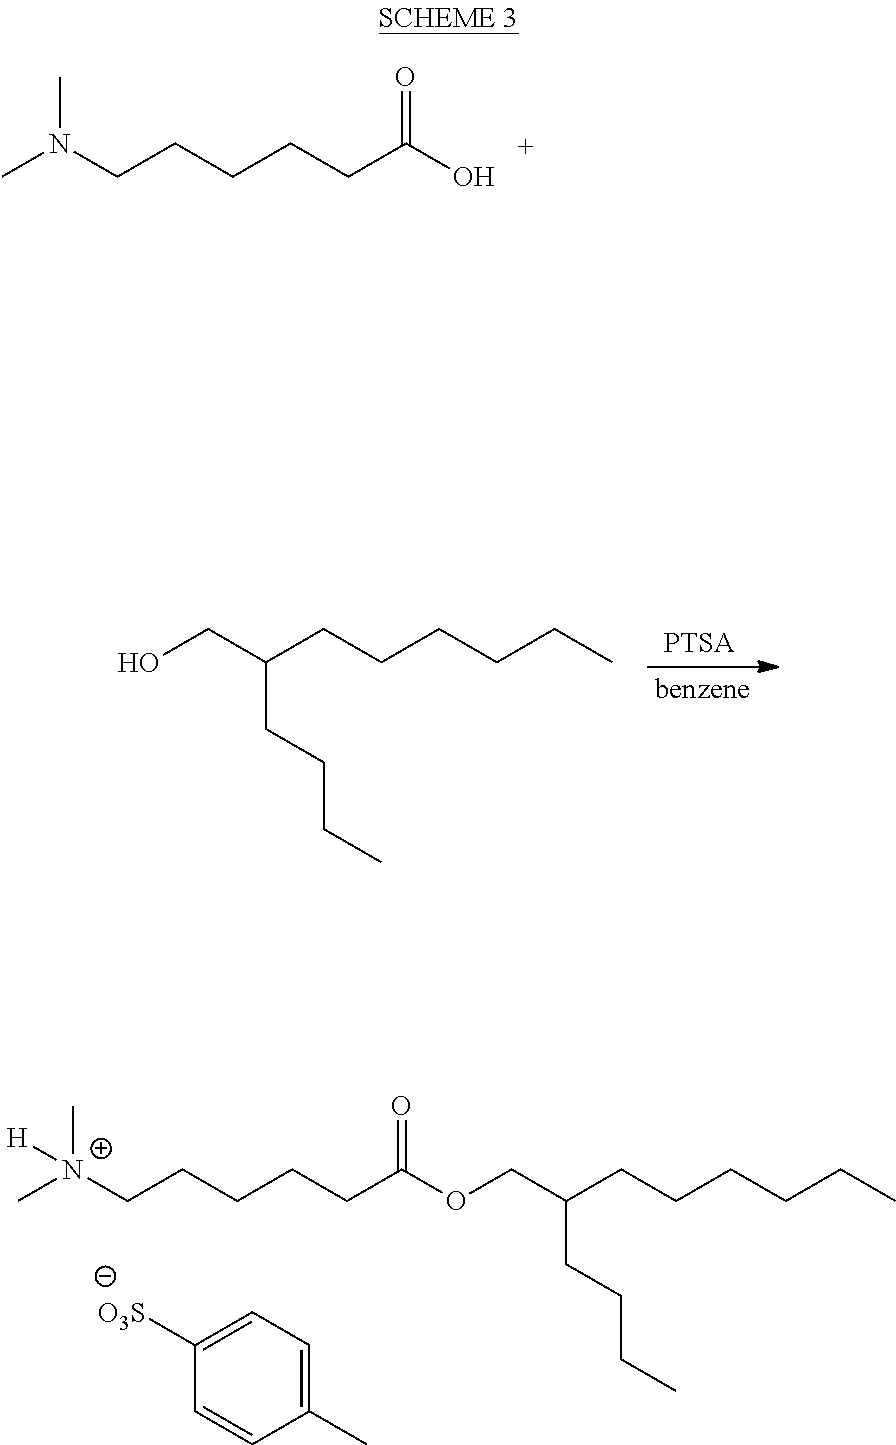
CN(CCCCCC(O)=O)C.OCC(CCCCCC)CCCC.O(CC(CCCCCC)CCCC)C(CCCCC[N+](C)(C)[H])=O.C1(C)=CC=C([O3S])C=C1
